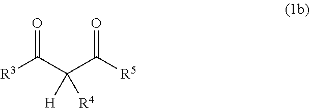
C(C([R5])=O)(C([R3])=O)([H])[R4]
